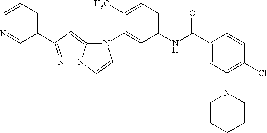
C1(C2=NN3C(=C2)N(C2=CC(NC(C4=CC(N5CCCCC5)=C(Cl)C=C4)=O)=CC=C2C)C=C3)=CC=CN=C1
